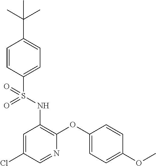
C1=CC(S(NC2=C(OC3=CC=C(OC)C=C3)N=CC(Cl)=C2)(=O)=O)=CC=C1C(C)(C)C
